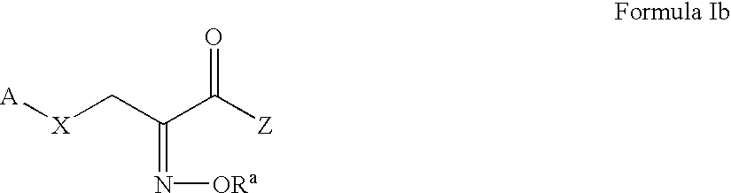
[A][X]CC(C([Z])=O)=N[ORa]
